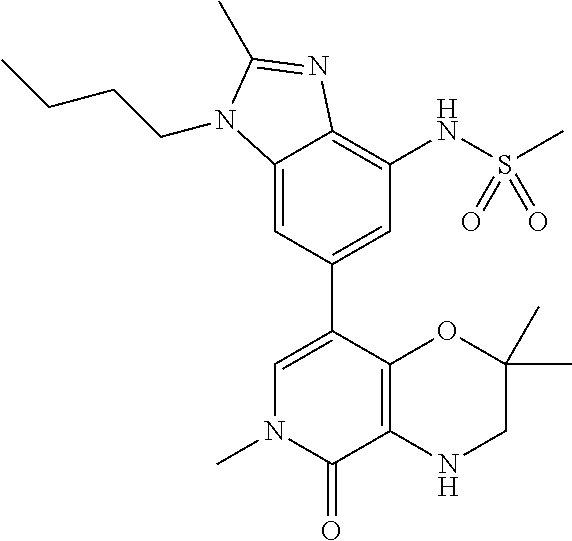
C12=CC(C3=CN(C)C(=O)C4=C3OC(C)(C)CN4)=CC(NS(C)(=O)=O)=C1N=C(C)N2CCCC
